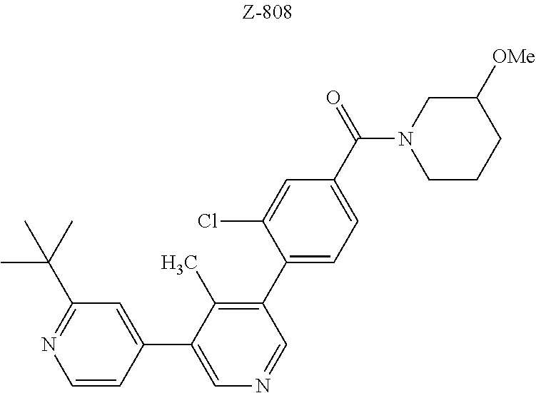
C1=CC(C2=CN=CC(C3=CC=C(C(=O)N4CCCC([OMe])C4)C=C3Cl)=C2C)=CC(C(C)(C)C)=N1
